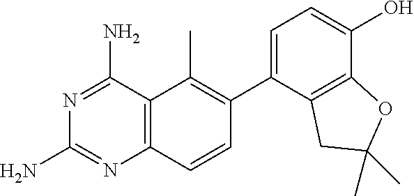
C12=C(C(N)=NC(N)=N1)C(C)=C(C1=CC=C(O)C3=C1CC(C)(C)O3)C=C2
